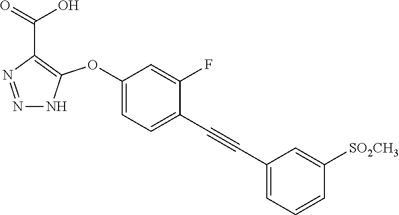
N1=NNC(OC2=CC=C(C#CC3=CC=CC([SO2CH3])=C3)C(F)=C2)=C1C(=O)O
